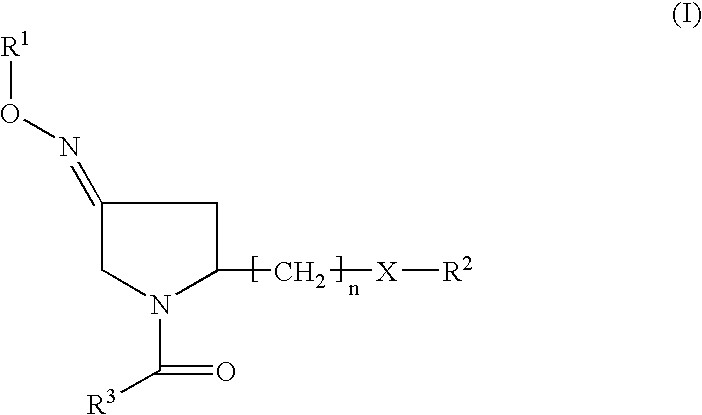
C1(=NO[R1])CN(C([R3])=O)C(C[X][R2])C1
